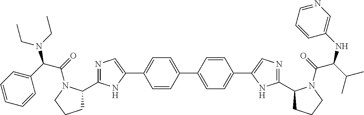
C1=CC(C2=CC=C(C3=CN=C(C4CCCN4C(C(NC4=CN=CC=C4)C(C)C)=O)N3)C=C2)=CC=C1C1=CN=C(C2CCCN2C(C(C2=CC=CC=C2)N(CC)CC)=O)N1
